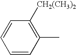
C1=CC=CC(C)=C1[CH2(CH3)2]
